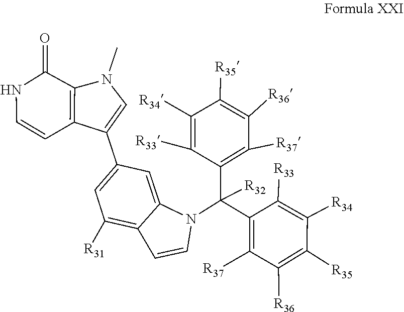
C1(C2=CC([R31])=C3C(=C2)N(C(C2=C([R37])C([R36])=C([R35])C([R34])=C2[R33])([R32])C2=C([R37])C([R36])=C([R35])C([R34])=C2[R33])C=C3)=CN(C)C2=C1C=CNC2=O
